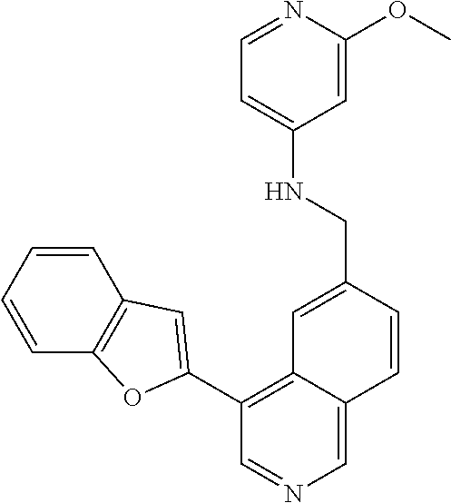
C1=CC=CC2=C1OC(C1=C3C(=CN=C1)C=CC(CNC1=CC=NC(OC)=C1)=C3)=C2
